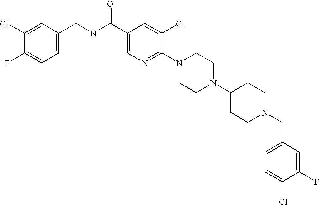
C(N1CCC(N2CCN(C3=NC=C(C(NCC4=CC=C(F)C(Cl)=C4)=O)C=C3Cl)CC2)CC1)C1=CC=C(Cl)C(F)=C1
